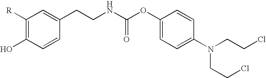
C1([R])=C(O)C=CC(CCNC(OC2=CC=C(N(CCCl)CCCl)C=C2)=O)=C1
